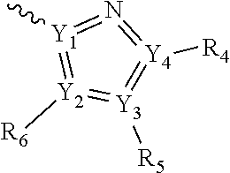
C[Y1]1=[Y2]([R6])=[Y3]([R5])=[Y4]([R4])=N=1
